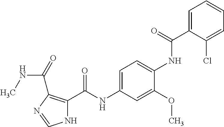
C1=C(C(NC2=CC=C(NC(C3=C(C(=O)NC)N=CN3)=O)C=C2OC)=O)C(Cl)=CC=C1
